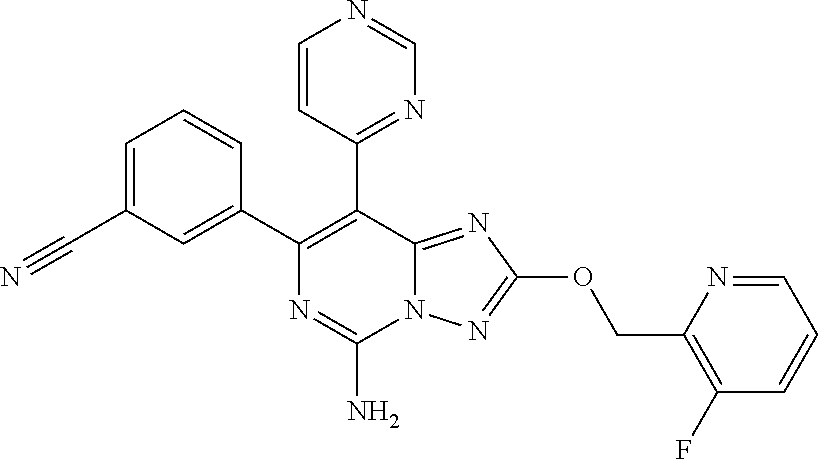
C1=C(C#N)C=C(C2=C(C3=NC=NC=C3)C3=NC(OCC4=C(F)C=CC=N4)=NN3C(N)=N2)C=C1
